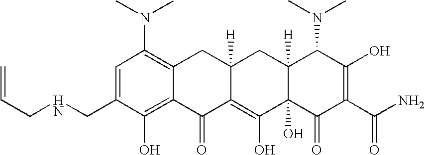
C1(CNCC=C)=CC(N(C)C)=C2C(=C1O)C(=O)C1=C(O)C3(O)C([H])(CC1([H])C2)C(N(C)C)C(O)=C(C(N)=O)C3=O
